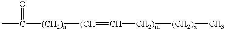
C([(CH2)n][(CH]=C[CH2)m][(CH2)x]C)(C)=O
